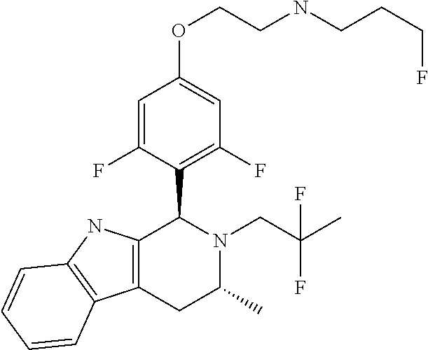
C12=C(NC3=C1C=CC=C3)C(C1=C(F)C=C(OCCNCCCF)C=C1F)N(CC(C)(F)F)C(C)C2
